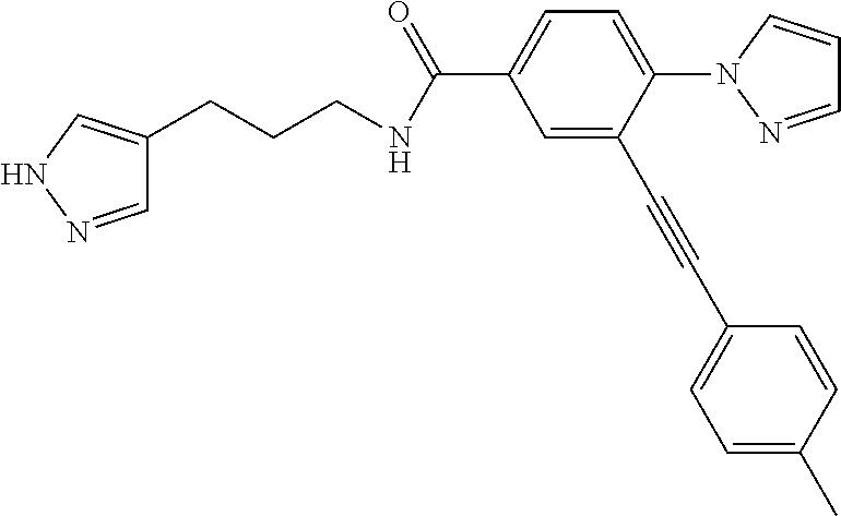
C1=NNC=C1CCCNC(C1=CC=C(N2N=CC=C2)C(C#CC2=CC=C(C)C=C2)=C1)=O
